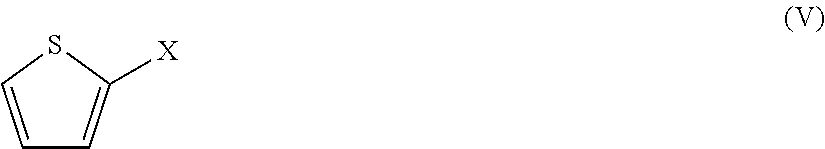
C1=CSC([X])=C1
